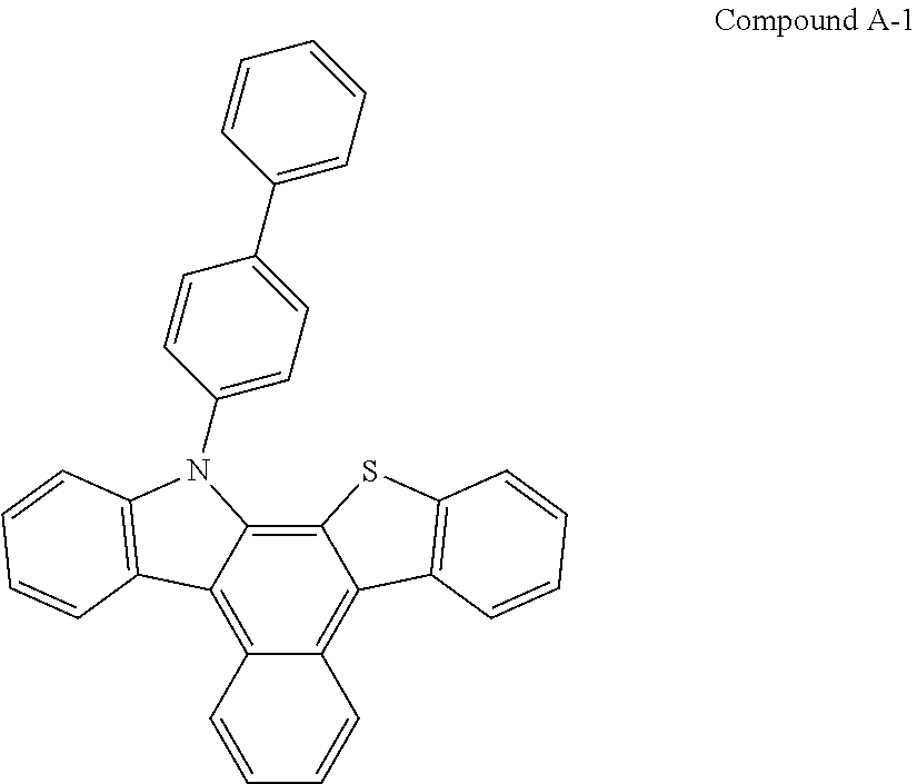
C12=C3C(=C4C(=C1C1=C(S2)C=CC=C1)C=CC=C4)C1=C(N3C2=CC=C(C3=CC=CC=C3)C=C2)C=CC=C1
